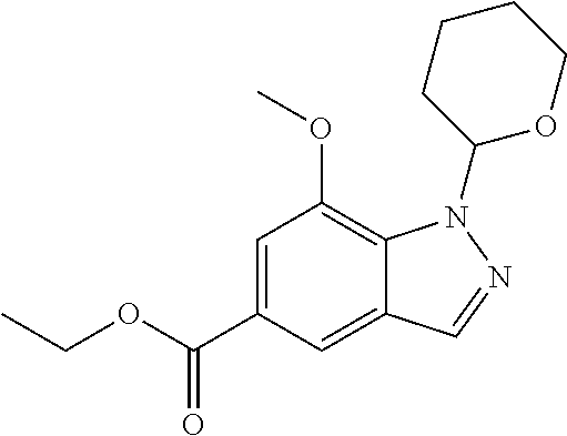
C1=C(C(OCC)=O)C=C2C(=C1OC)N(C1CCCCO1)N=C2
